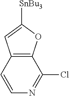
C12=C(C=CN=C1Cl)C=C([SnBu3])O2
